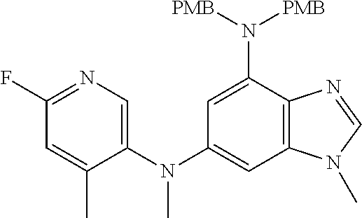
C12=C(C=C(N(C3=CN=C(F)C=C3C)C)C=C1N([PMB])[PMB])N(C)C=N2
